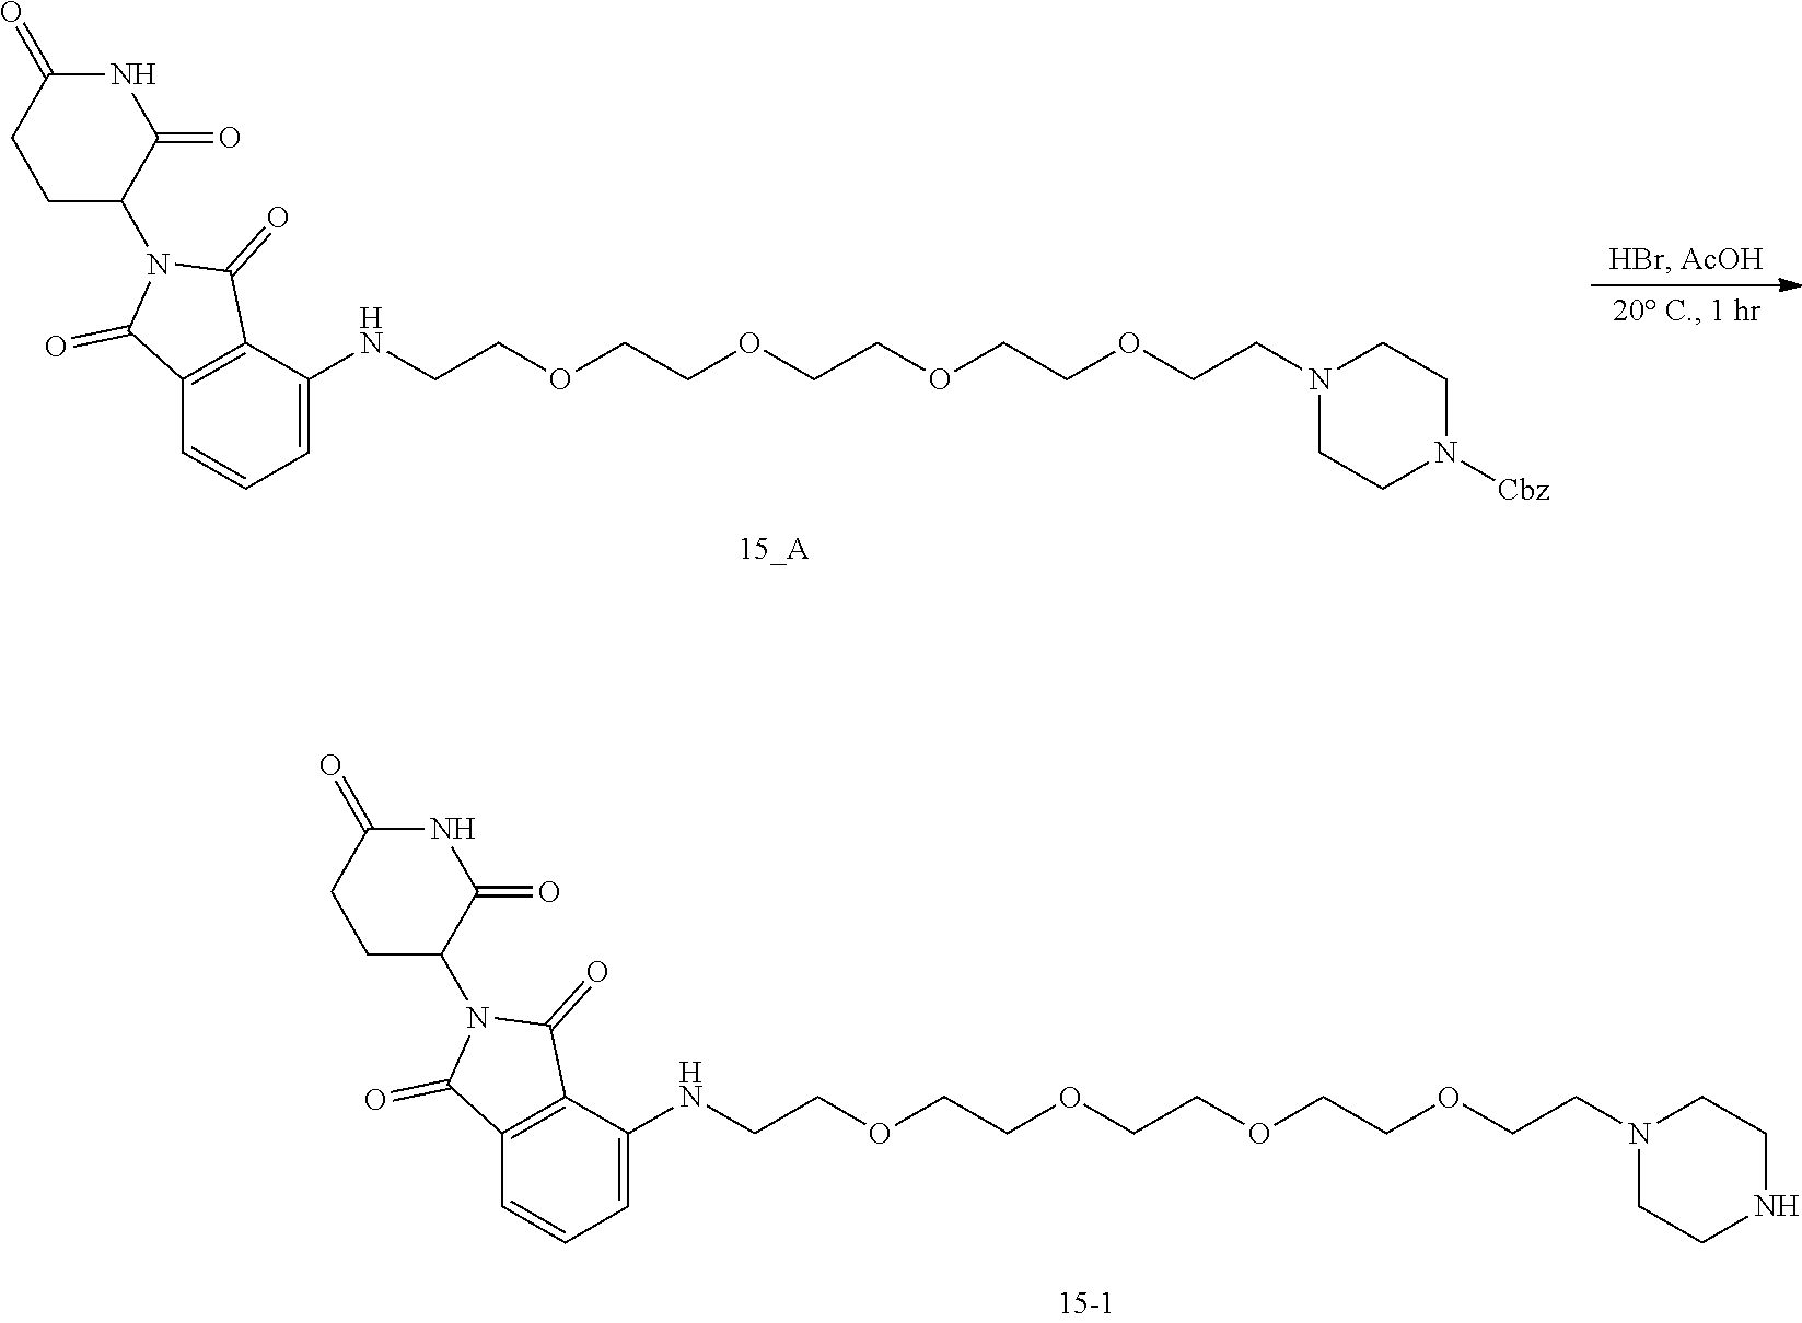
C1NCCN(CCOCCOCCOCCOCCNC2=CC=CC3=C2C(=O)N(C2C(=O)NC(=O)CC2)C3=O)C1.C1N([Cbz])CCN(CCOCCOCCOCCOCCNC2=CC=CC3=C2C(=O)N(C2C(=O)NC(=O)CC2)C3=O)C1
